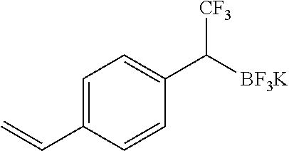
C1(C([CF3])[BF3K])=CC=C(C=C)C=C1
